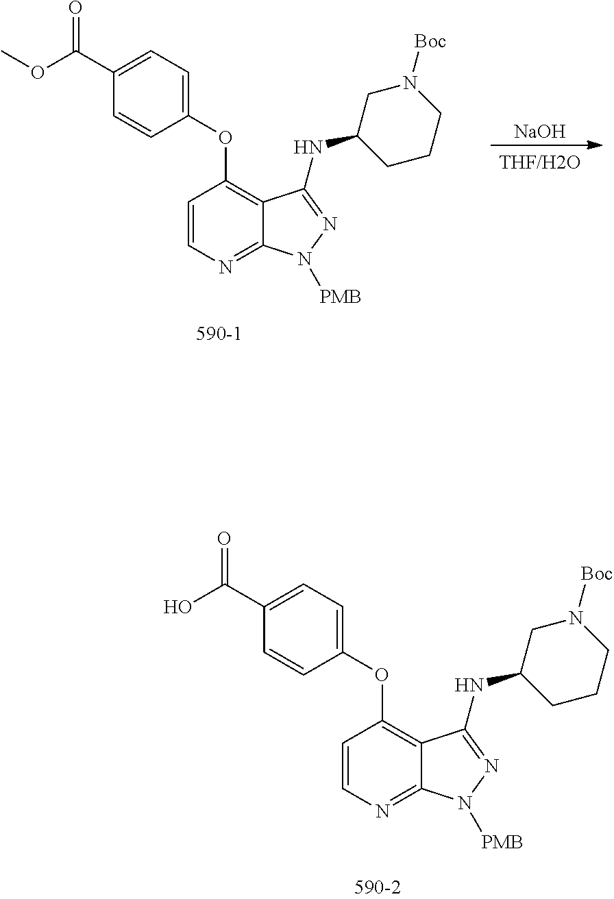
OC(C1=CC=C(OC2=C3C(=NC=C2)N([PMB])N=C3NC2CCCN([Boc])C2)C=C1)=O.COC(C1=CC=C(OC2=C3C(=NC=C2)N([PMB])N=C3NC2CCCN([Boc])C2)C=C1)=O.[NaOH]
